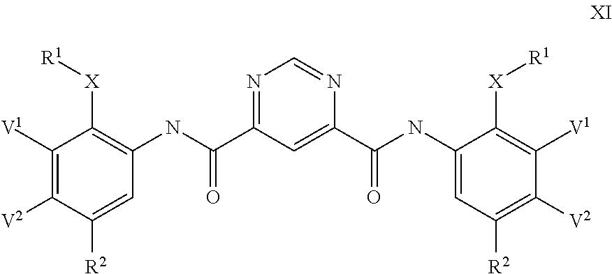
C1([V1])=C([V2])C([R2])=CC(NC(C2=NC=NC(C(NC3=CC([R2])=C([V2])C([V1])=C3[X][R1])=O)=C2)=O)=C1[X][R1]
